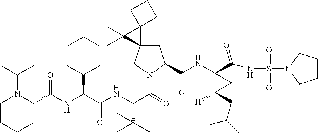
C1N(C(C)C)C(C(NC(C(NC(C(=O)N2CC3(CC2C(NC2(C(=O)NS(=O)(=O)N4CCCC4)C(CC(C)C)([H])C2)=O)C2(C3(C)C)CCC2)C(C)(C)C)=O)C2CCCCC2)=O)CCC1
